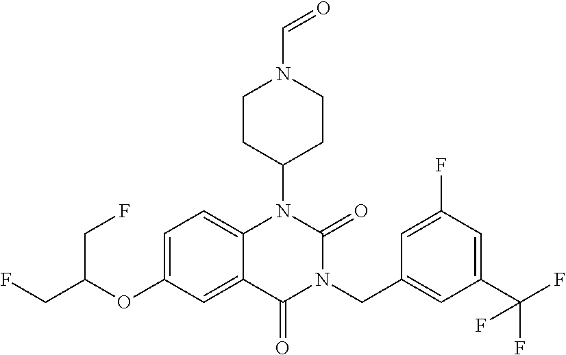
C1=C(OC(CF)CF)C=C2C(=C1)N(C1CCN(C=O)CC1)C(=O)N(CC1=CC(C(F)(F)F)=CC(F)=C1)C2=O
